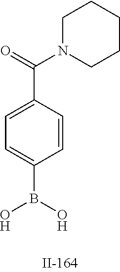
C1=C(C(=O)N2CCCCC2)C=CC(B(O)O)=C1
